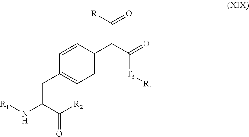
C1=C(C(C([R])=O)C(=O)[T3][R])C=CC(CC(N[R1])C(=O)[R2])=C1
